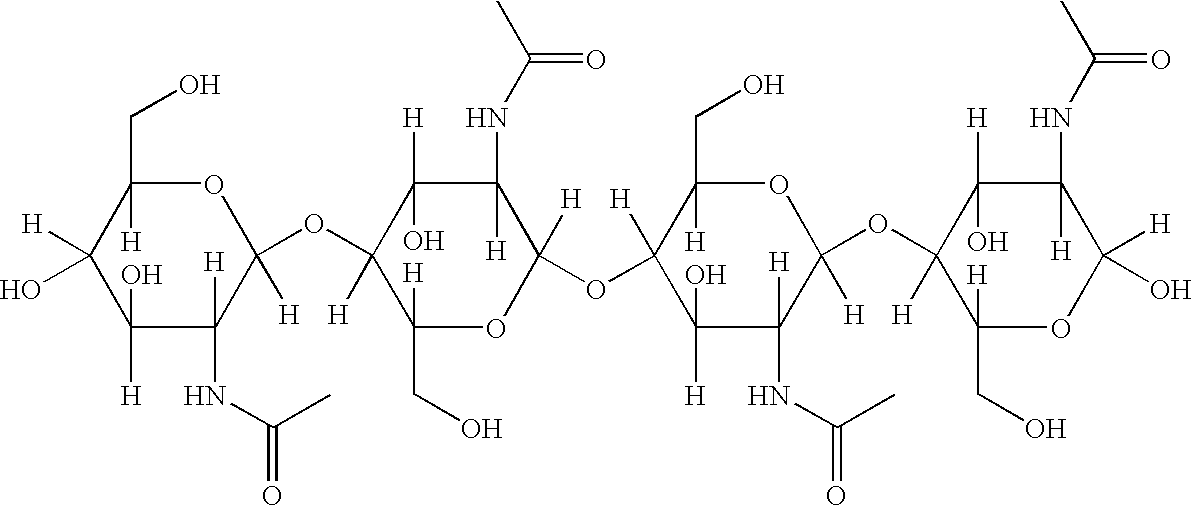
O1C(CO)([H])C([H])(O)C(O)([H])C([H])(NC(=O)C)C1(OC1([H])C([H])(CO)OC(OC2([H])C([H])(O)C([H])(NC(=O)C)C(OC3([H])C([H])(CO)OC([H])(O)C(NC(C)=O)([H])C3([H])O)([H])OC2(CO)[H])([H])C(NC(C)=O)([H])C1([H])O)[H]
